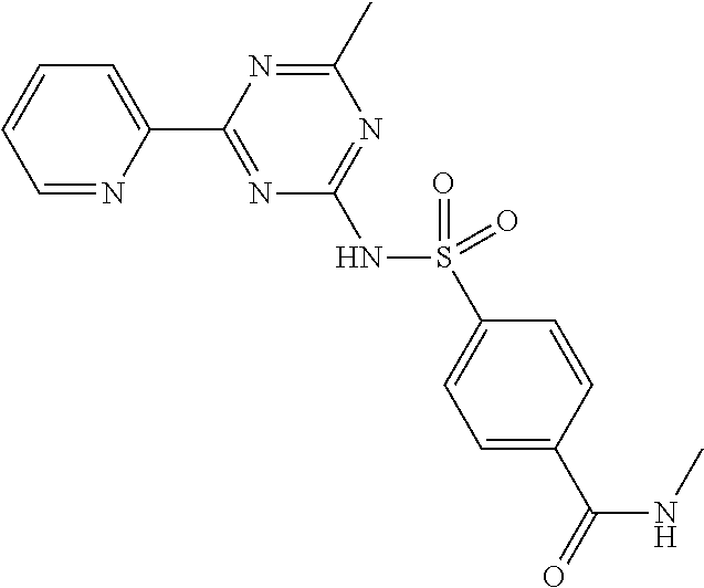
C1=NC(C2=NC(NS(C3=CC=C(C(=O)NC)C=C3)(=O)=O)=NC(C)=N2)=CC=C1
